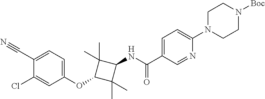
C1=C(C#N)C(Cl)=CC(OC2C(C)(C)C(NC(C3=CC=C(N4CCN([Boc])CC4)N=C3)=O)C2(C)C)=C1
